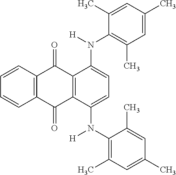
C12=C(C(=O)C3=C(C1=O)C(N([H])C1=C(C)C=C(C)C=C1C)=CC=C3N(C1=C(C)C=C(C)C=C1C)[H])C=CC=C2
